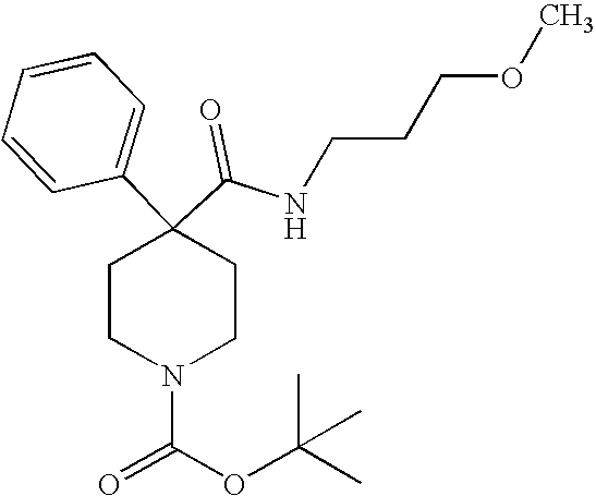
C(CNC(C1(C2=CC=CC=C2)CCN(C(OC(C)(C)C)=O)CC1)=O)COC
